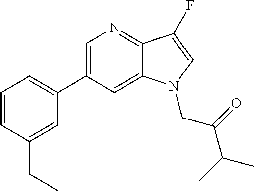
C1=C(C2=CC=CC(CC)=C2)C=C2C(=N1)C(F)=CN2CC(C(C)C)=O
